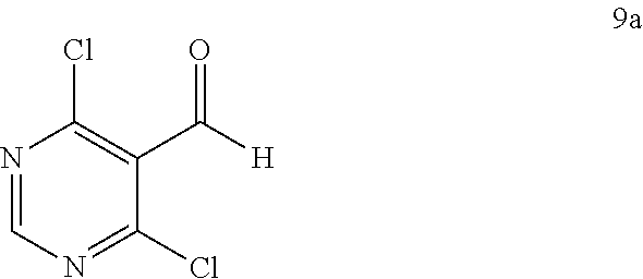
C1(Cl)=NC=NC(Cl)=C1C(=O)[H]
